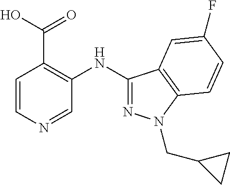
C1=CN=CC(NC2=NN(CC3CC3)C3=C2C=C(F)C=C3)=C1C(=O)O
